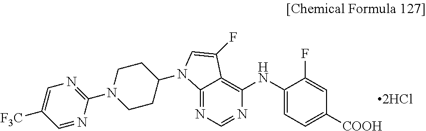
C1(N2CCC(N3C4=NC=NC(NC5=CC=C([COOH])C=C5F)=C4C(F)=C3)CC2)=NC=C([F3C])C=N1
